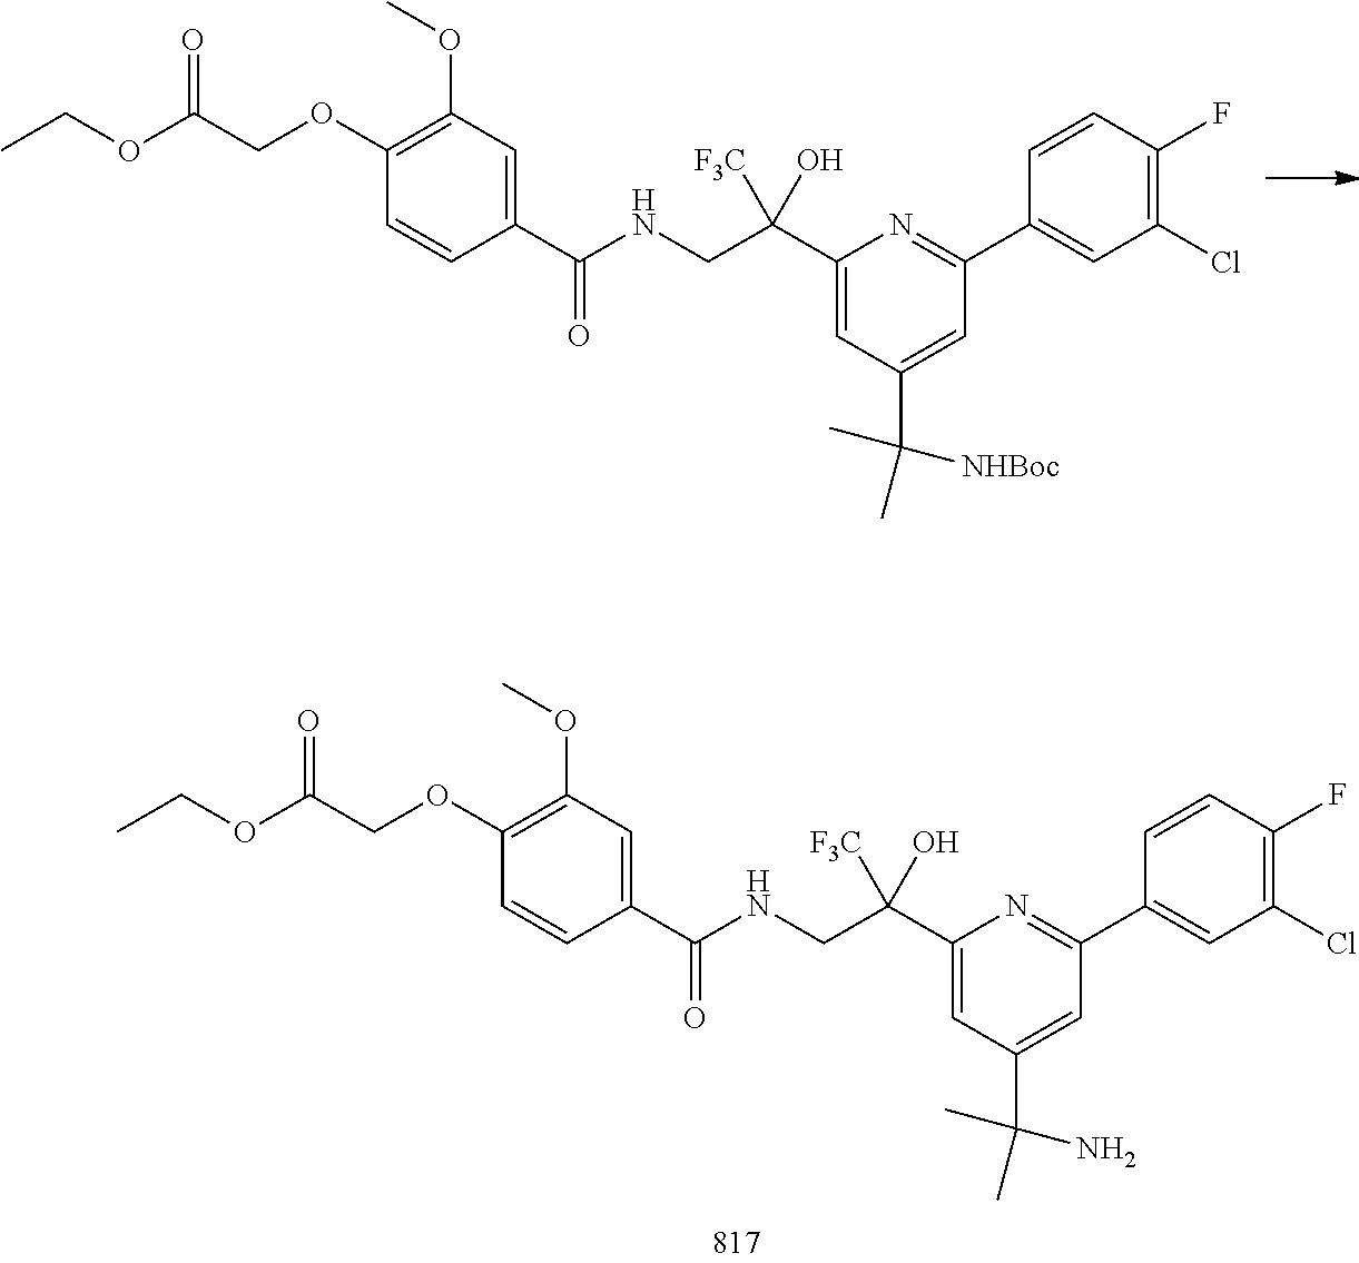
CCOC(COC1=C(OC)C=C(C(NCC(C2=CC(C(C)(C)N)=CC(C3=CC(Cl)=C(F)C=C3)=N2)([F3C])O)=O)C=C1)=O.CCOC(COC1=C(OC)C=C(C(NCC(C2=CC(C(C)(C)[NHBoc])=CC(C3=CC(Cl)=C(F)C=C3)=N2)([F3C])O)=O)C=C1)=O
